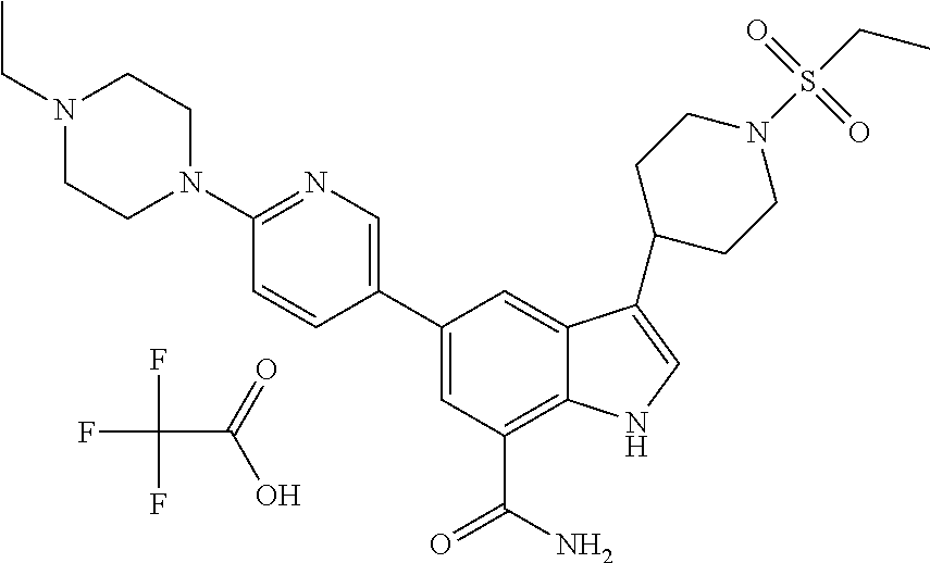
FC(F)(F)C(=O)O.C1=C(C2=CN=C(N3CCN(CC)CC3)C=C2)C=C2C(=C1C(N)=O)NC=C2C1CCN(S(CC)(=O)=O)CC1
